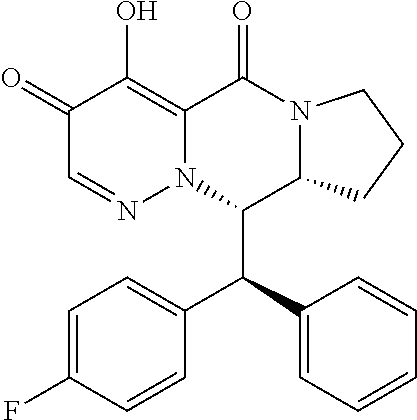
C1(=O)C=NN2C(=C1O)C(=O)N1C(C2C(C2=CC=CC=C2)C2=CC=C(F)C=C2)CCC1
